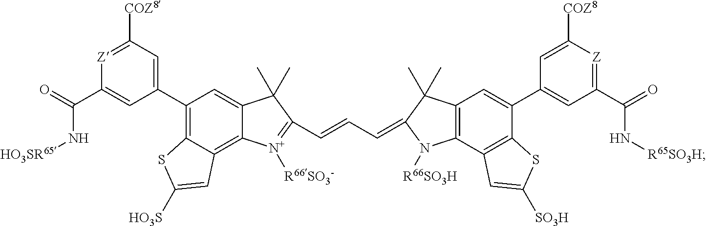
C1(C2=C3C(=C4C(=C2)C(C)(C)C(C=CC=C2C(C)(C)C5=C(N2[R66SO3H])C2=C(C(C6=CC(C(=O)N[R65SO3H])=[Z]C([COZ8])=C6)=C5)SC([SO3H])=C2)=[N+]4[R66SO3-])C=C([HO3S])S3)=CC([COZ8])=[Z]C(C(=O)N[HO3SR65])=C1
